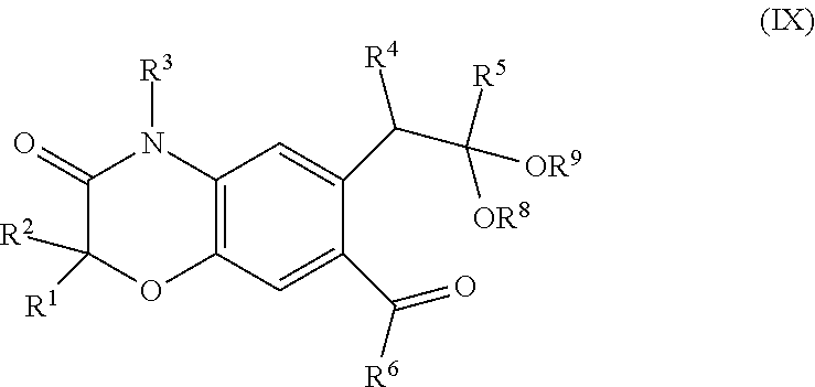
C12=C(C=C(C(=O)[R6])C(C(C([OR8])([OR9])[R5])[R4])=C1)OC([R2])([R1])C(=O)N2[R3]
